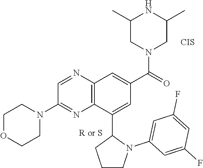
C1=NC2=C(N=C1N1CCOCC1)C(C1CCCN1C1=CC(F)=CC(F)=C1)=CC(C(N1CC(C)NC(C)C1)=O)=C2.[CIS]
